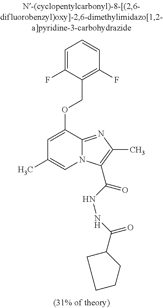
C1=C(F)C(COC2=CC(C)=CN3C2=NC(C)=C3C(NNC(=O)C2CCCC2)=O)=C(F)C=C1
